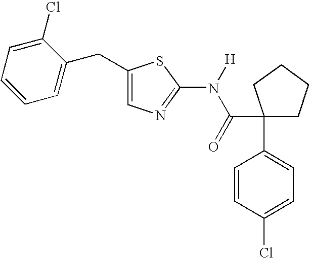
C1=CC(Cl)=CC=C1C1(C(=O)N([H])C2=NC=C(CC3=CC=CC=C3Cl)S2)CCCC1
